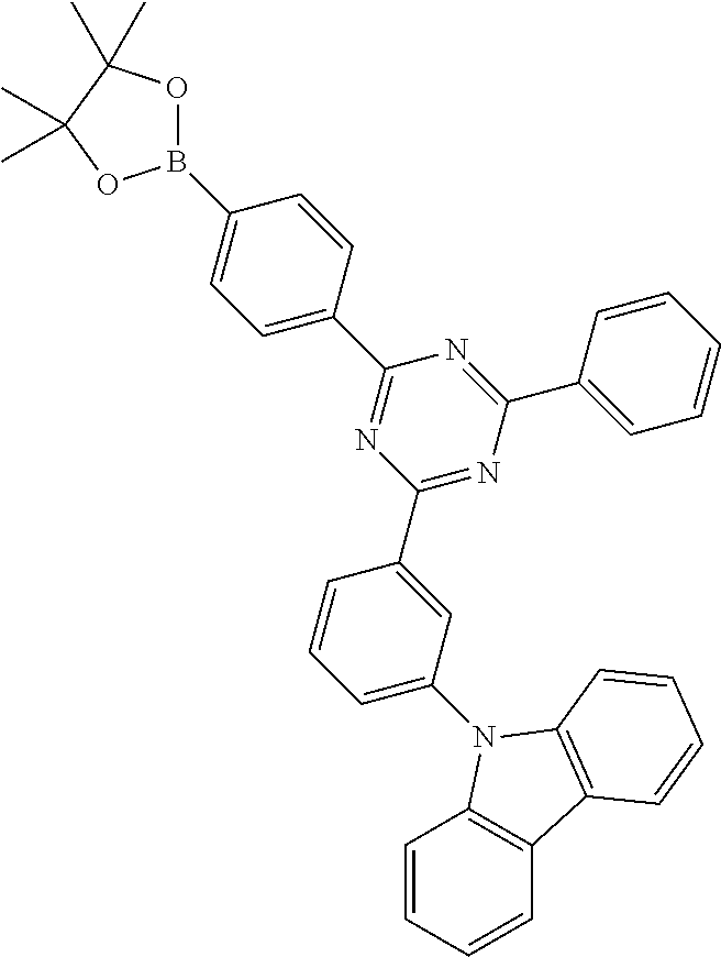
C1=C(C2=NC(C3=CC(N4C5=C(C=CC=C5)C5=C4C=CC=C5)=CC=C3)=NC(C3=CC=CC=C3)=N2)C=CC(B2OC(C)(C)C(C)(C)O2)=C1
